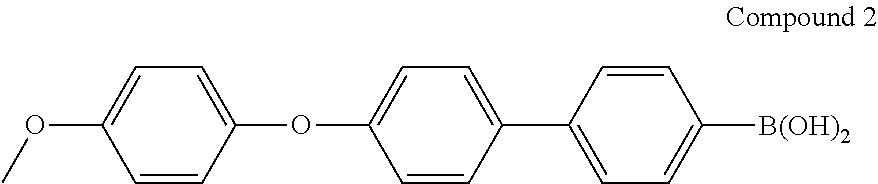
C1=CC(OC2=CC=C(C3=CC=C([B(OH)2])C=C3)C=C2)=CC=C1OC
